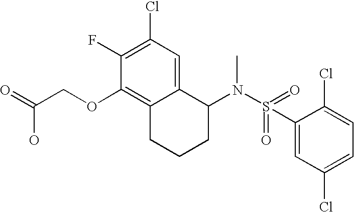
C1(F)=C(Cl)C=C2C(=C1OCC(=O)O)CCCC2N(S(=O)(C1=CC(Cl)=CC=C1Cl)=O)C
